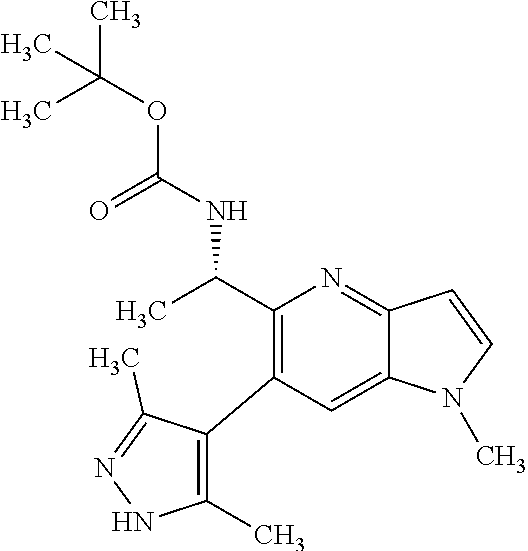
CC(C1=C(C2=C(C)NN=C2C)C=C2C(=N1)C=CN2C)NC(OC(C)(C)C)=O
